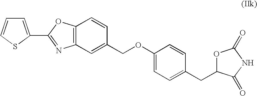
C1=C(C2=NC3=C(C=CC(COC4=CC=C(CC5OC(=O)NC5=O)C=C4)=C3)O2)SC=C1
